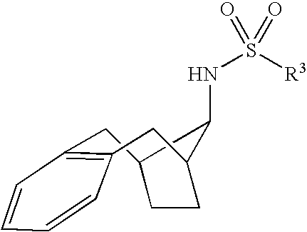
C1C2CCC(C2NS([R3])(=O)=O)CC2=C1C=CC=C2
